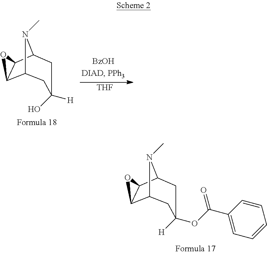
C12C3C(C(N1C)CC([H])(O)C2)O3.[THF].C12C3C(C(N1C)CC(OC(C1=CC=CC=C1)=O)([H])C2)O3
